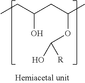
CCC(CC(C)OC(O)[R])O
